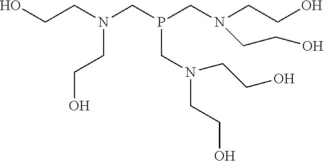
C(N(CP(CN(CCO)CCO)CN(CCO)CCO)CCO)CO
